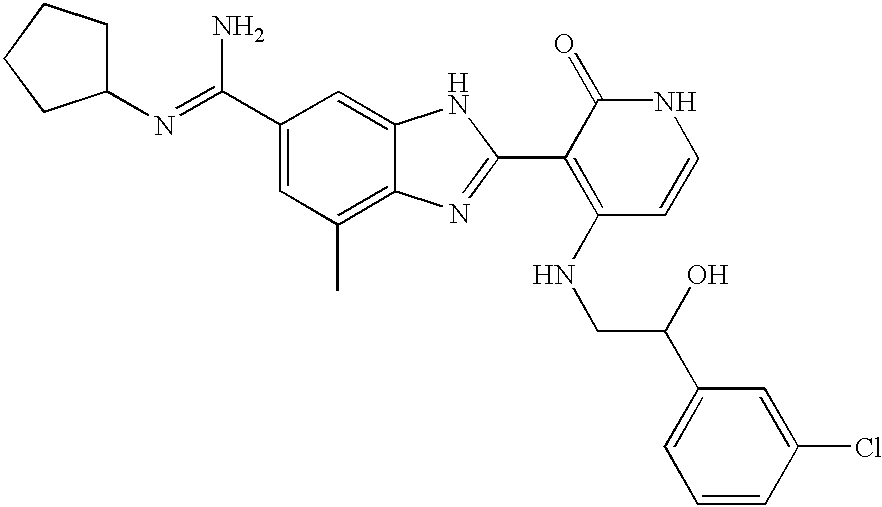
C(C1=CC(C)=C2C(=C1)NC(C1=C(NCC(O)C3=CC=CC(Cl)=C3)C=CNC1=O)=N2)(N)=NC1CCCC1
